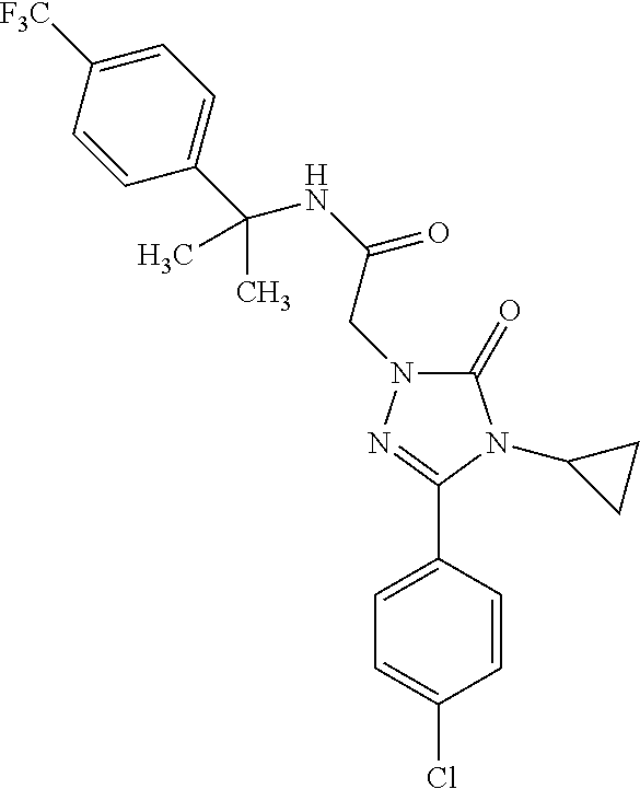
C1=C(C2=NN(CC(=O)NC(C3=CC=C([F3C])C=C3)(C)C)C(=O)N2C2CC2)C=CC(Cl)=C1
